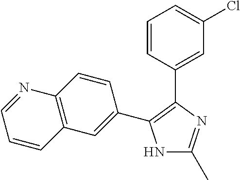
N1C(C)=NC(C2=CC(Cl)=CC=C2)=C1C1=CC2=C(C=C1)N=CC=C2
